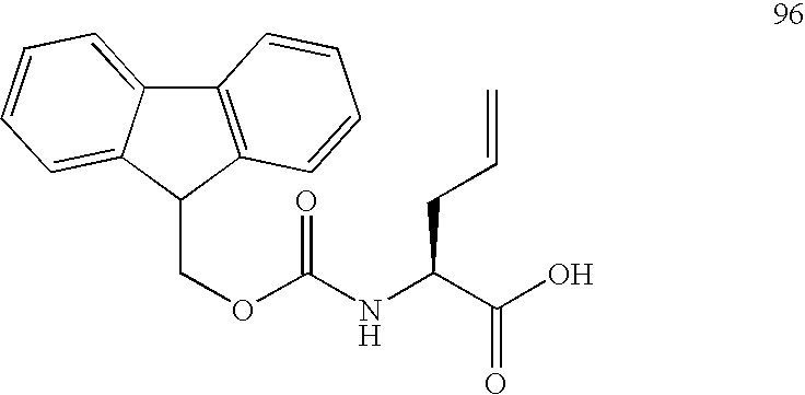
C12=C(C(COC(NC(CC=C)C(O)=O)=O)C3=CC=CC=C13)C=CC=C2
